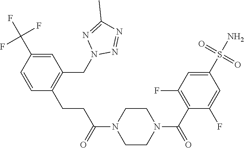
C1=C(C(F)(F)F)C=CC(CCC(N2CCN(C(C3=C(F)C=C(S(N)(=O)=O)C=C3F)=O)CC2)=O)=C1CN1N=NC(C)=N1
